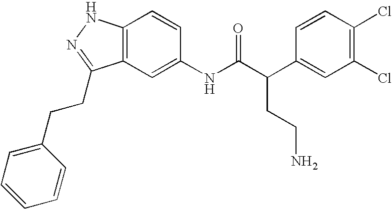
C12=C(C=C(NC(C(C3=CC(Cl)=C(Cl)C=C3)CCN)=O)C=C1)C(CCC1=CC=CC=C1)=NN2
